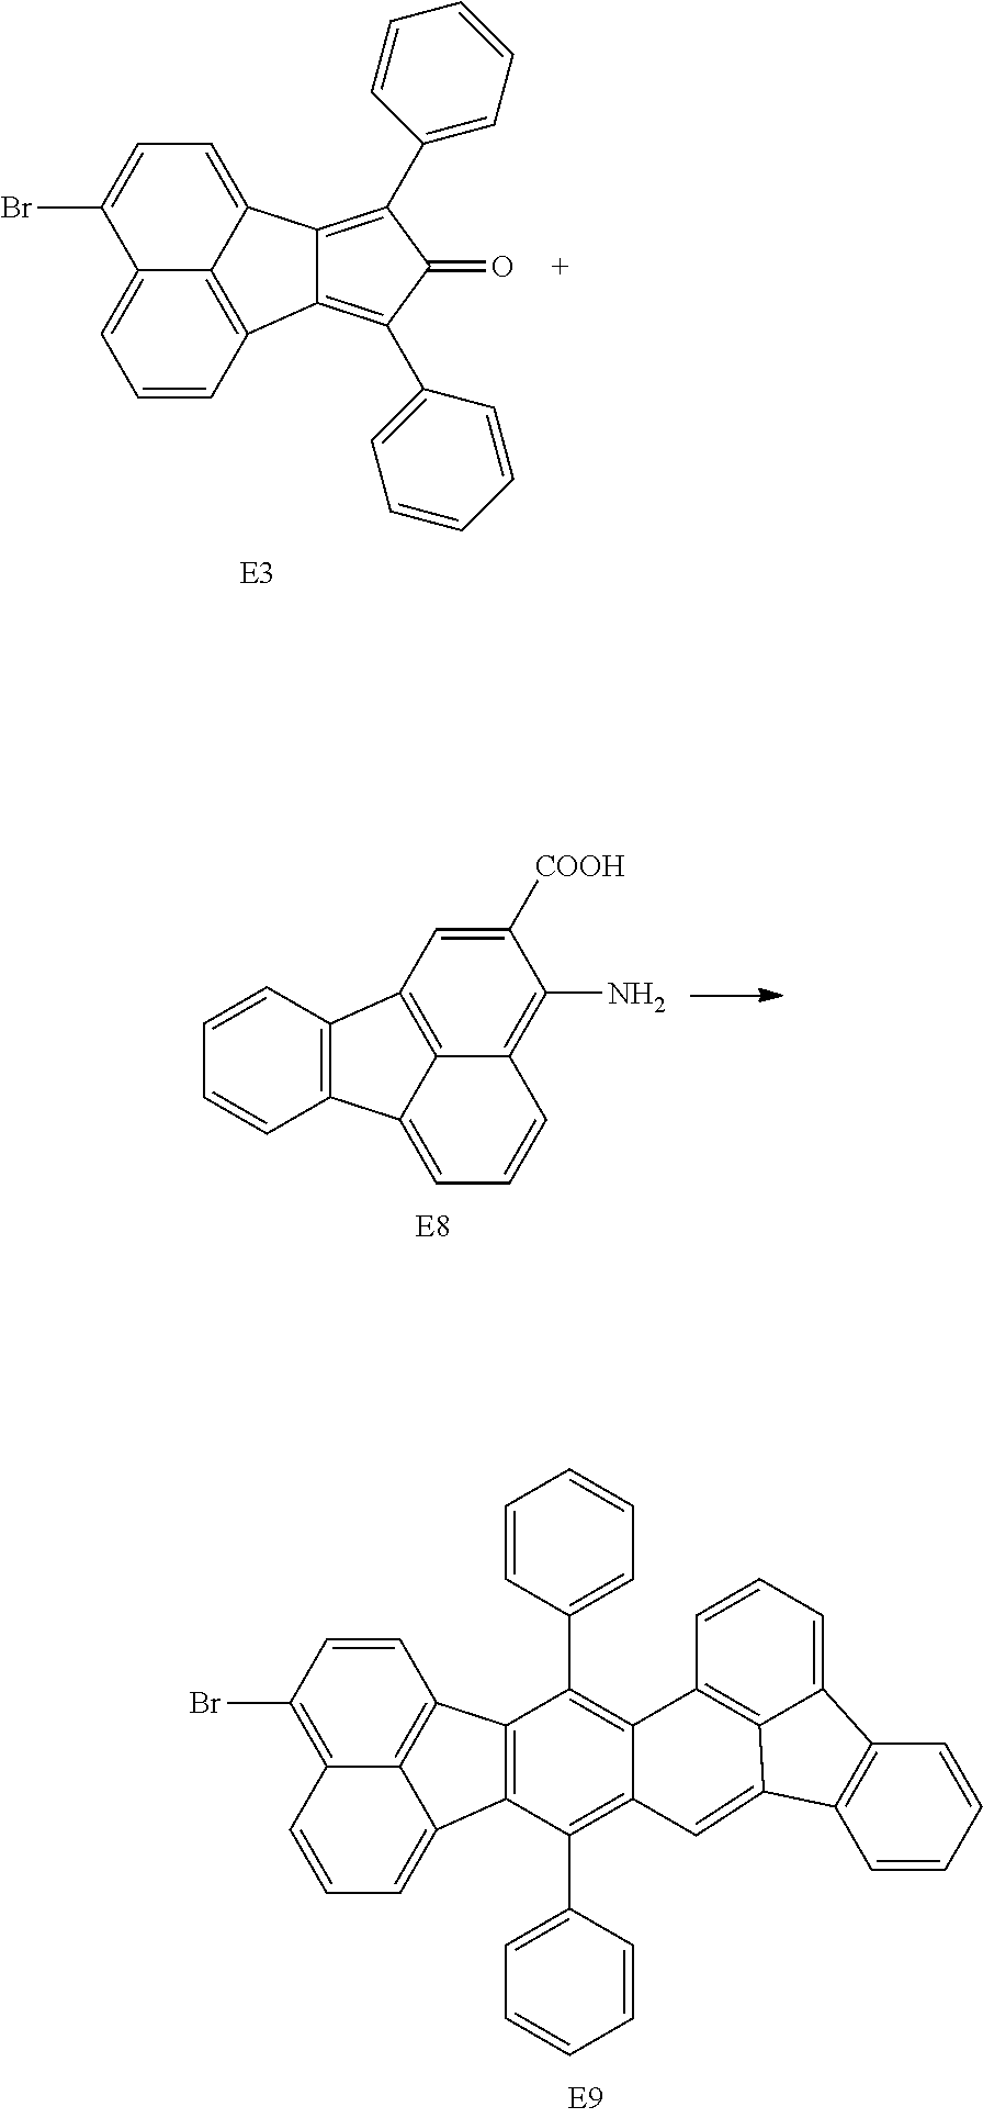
C1([COOH])=CC2=C3C(=C1N)C=CC=C3C1=C2C=CC=C1.C1=CC2=C3C(=C1)C(Br)=CC=C3C1=C(C3=CC=CC=C3)C(=O)C(C3=CC=CC=C3)=C12.C1=CC2=C(Br)C=CC3=C2C(=C1)C1=C3C(C2=CC=CC=C2)=C2C(=C1C1=CC=CC=C1)C=C1C3=C2C=CC=C3C2=C1C=CC=C2
